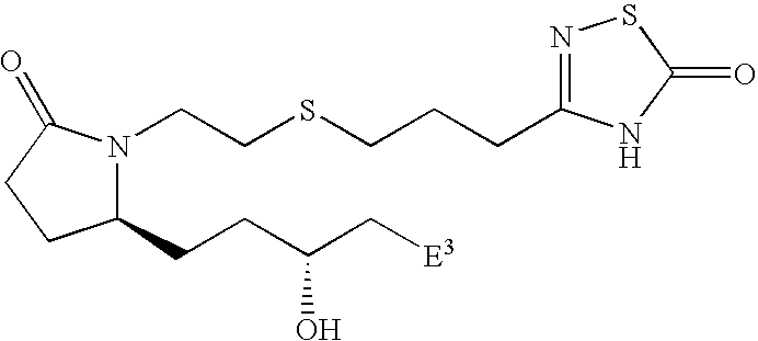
C1(CCC(C[E3])O)N(CCSCCCC2=NSC(=O)N2)C(=O)CC1
